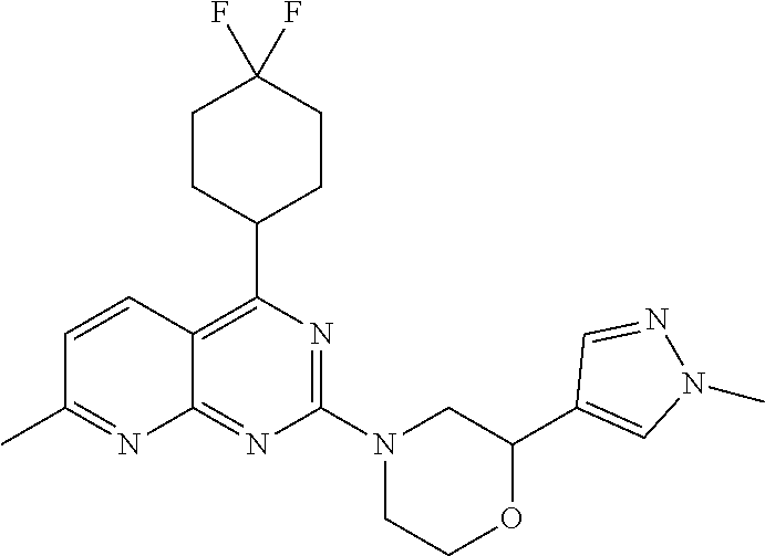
C1(C2=C3C(=NC(N4CCOC(C5=CN(C)N=C5)C4)=N2)N=C(C)C=C3)CCC(F)(F)CC1
